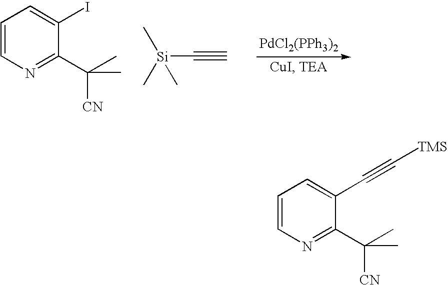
C1=CN=C(C([CN])(C)C)C(C#C[TMS])=C1.C1=CN=C(C([CN])(C)C)C(I)=C1.[PdCl2(PPh3)2].[Si](C#C)(C)(C)C
